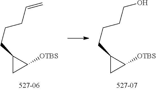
C1(CCCCO)CC1[OTBS].C1(CCCC=C)CC1[OTBS]
